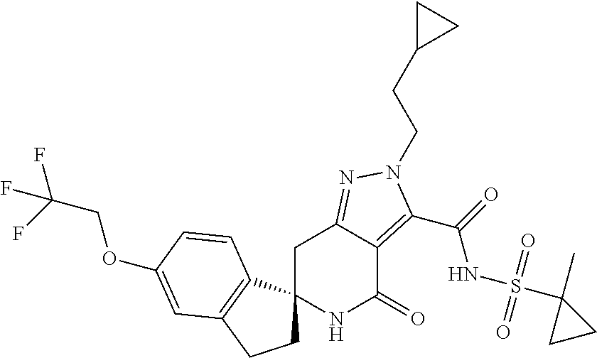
C1C2(C3=C(C1)C=C(OCC(F)(F)F)C=C3)NC(=O)C1=C(C(=O)NS(C3(C)CC3)(=O)=O)N(CCC3CC3)N=C1C2
